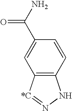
C12=C([*C]=NN1)C=C(C(N)=O)C=C2
